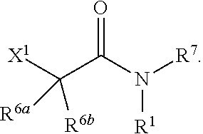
C(C(N([R1])[R7])=O)([X1])([R6b])[R6a]
